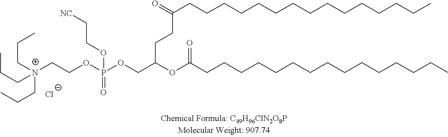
C([N+](CCOP(OCC(OC(CCCCCCCCCCCCCCC)=O)CCC(CCCCCCCCCCCCCCC)=O)(=O)OCC[NC])(CCC)CCC)CC.[Cl-]
